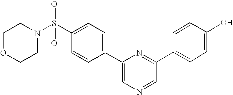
C1=C(C2=CC=C(S(N3CCOCC3)(=O)=O)C=C2)N=C(C2=CC=C(O)C=C2)C=N1
